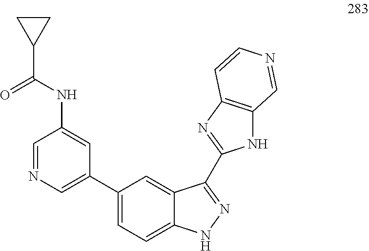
C1=NC=C(C2=CC=C3C(=C2)C(C2=NC4=C(N2)C=NC=C4)=NN3)C=C1NC(C1CC1)=O
